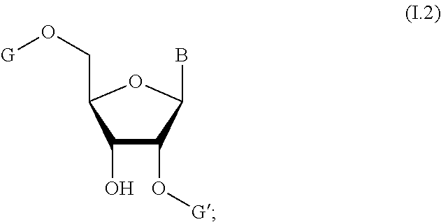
C1(O)C(O[G])C(B)OC1CO[G]
